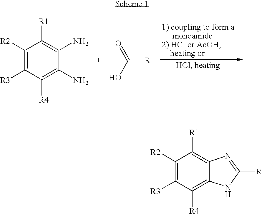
C1([R2])=C([R3])C([R4])=C(N)C(N)=C1[R1].C([R])(=O)O.C1([R2])=C([R3])C([R4])=C2C(=C1[R1])N=C([R])N2
